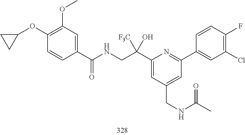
C1(C(CNC(=O)C2=CC(OC)=C(OC3CC3)C=C2)([F3C])O)=CC(CNC(C)=O)=CC(C2=CC(Cl)=C(F)C=C2)=N1
